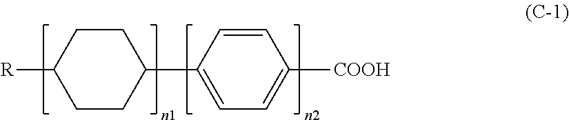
C1([R])CCC(C2=CC=C([COOH])C=C2)CC1
